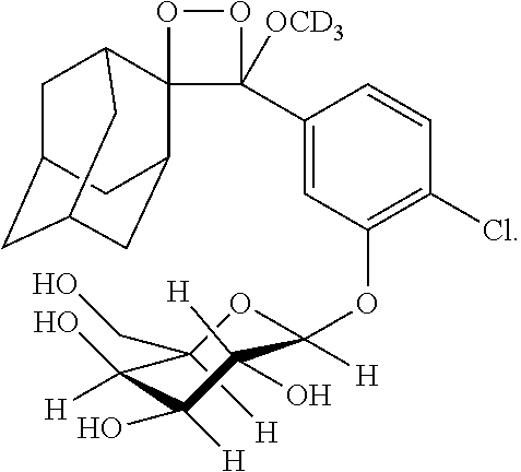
C1(C2([OCD3])C3(C4CC5CC(CC3C5)C4)OO2)=CC(OC2([H])C(O)([H])C(O)([H])C([H])(O)C(CO)([H])O2)=C(Cl)C=C1
